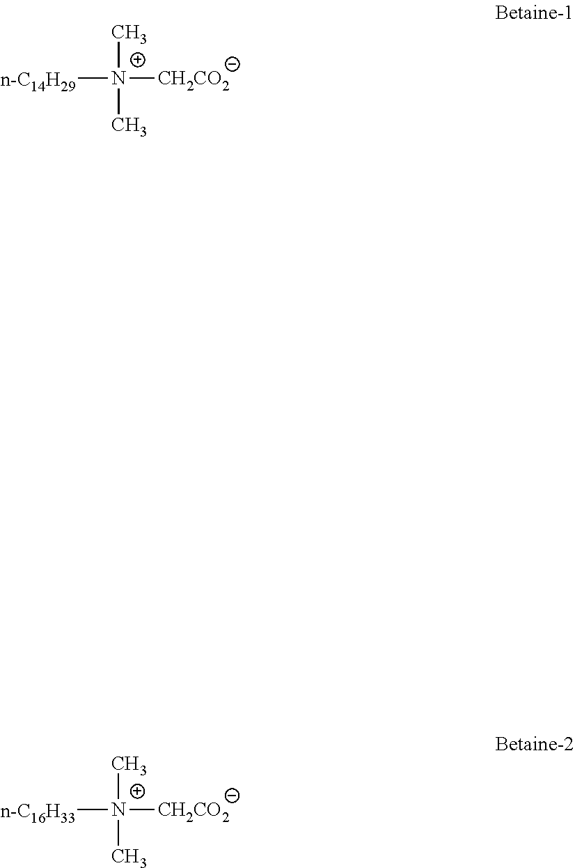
[n-C14H29][N+](C)(C)[CH2CO2].[n-C16H33][N+](C)(C)[CH2CO2]
